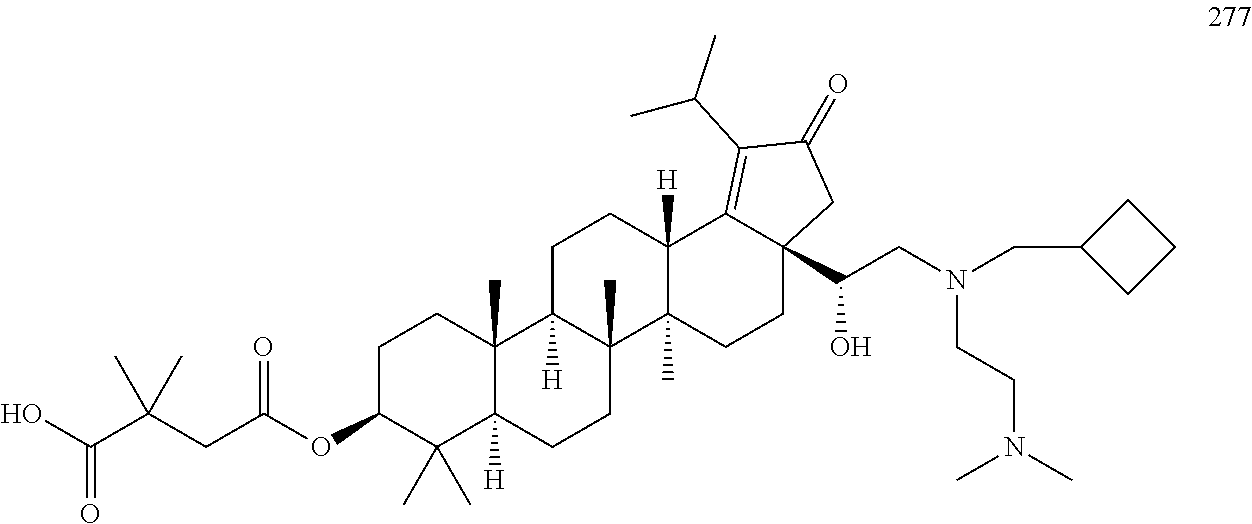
C1C(OC(CC(C(O)=O)(C)C)=O)C(C)(C)C2([H])C(C)(C1)C1([H])C(C)(CC2)C2(C)C([H])(CC1)C1=C(C(C)C)C(=O)CC1(C(CN(CC1CCC1)CCN(C)C)O)CC2
